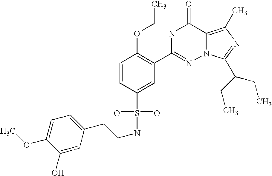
C1=CC(S(NCCC2=CC=C(OC)C(O)=C2)(=O)=O)=CC(C2=NN3C(=C(C)N=C3C(CC)CC)C(=O)N2)=C1OCC
